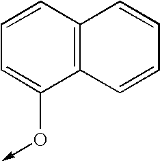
C1=CC2=C(C(O->C)=C1)C=CC=C2
